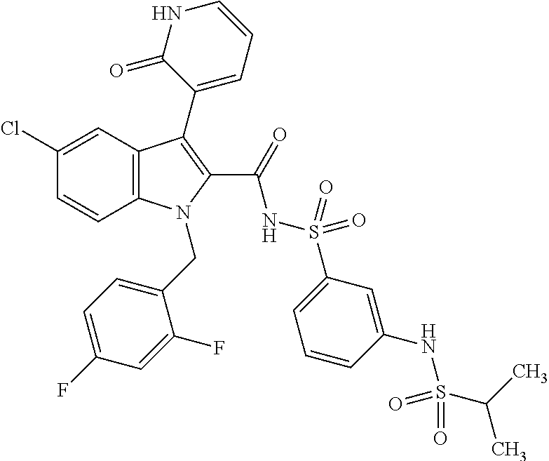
C12=C(C=C(Cl)C=C1)C(C1=CC=CNC1=O)=C(C(=O)NS(C1=CC=CC(NS(C(C)C)(=O)=O)=C1)(=O)=O)N2CC1=CC=C(F)C=C1F
